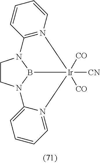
C1CN2B3N1C1=N(C=CC=C1)[Ir]3([CO])([CO])([CN])N1=CC=CC=C21
